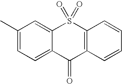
C1(C)=CC=C2C(=C1)S(=O)(=O)C1=C(C2=O)C=CC=C1
